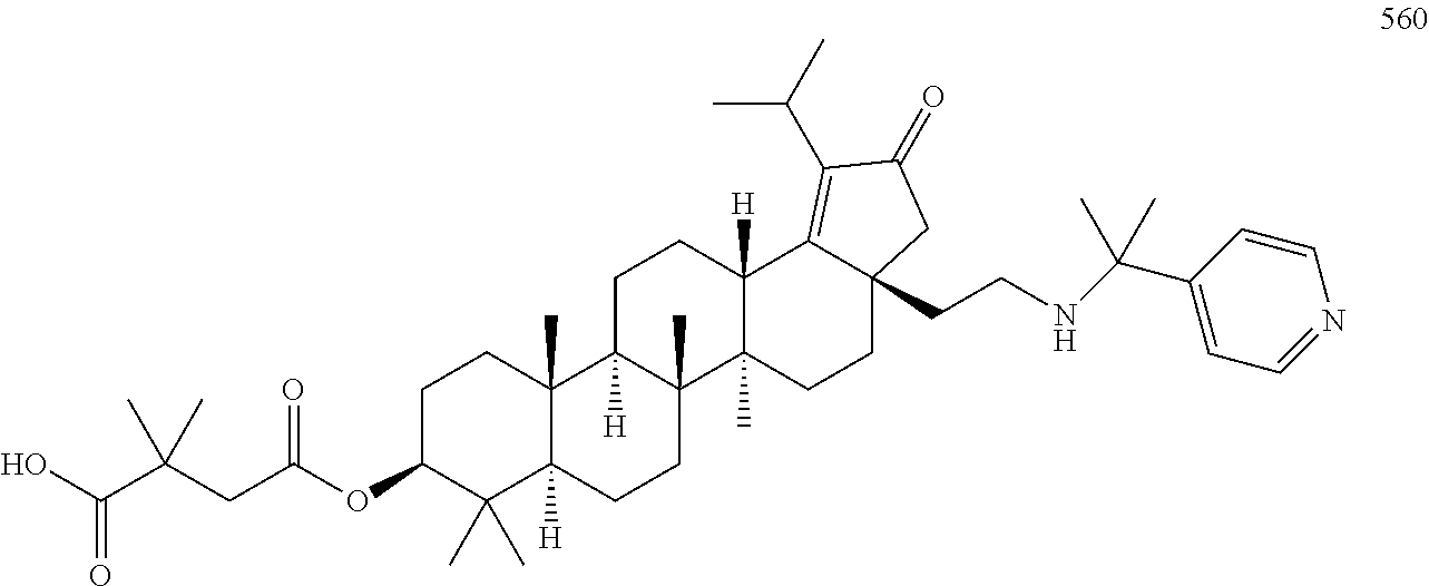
C1C(OC(CC(C(O)=O)(C)C)=O)C(C)(C)C2([H])C(C)(C1)C1([H])C(C)(CC2)C2(C)C([H])(CC1)C1=C(C(C)C)C(=O)CC1(CCNC(C1=CC=NC=C1)(C)C)CC2
